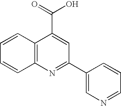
C12=C(N=C(C3=CN=CC=C3)C=C1C(=O)O)C=CC=C2
